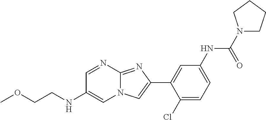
C1=NC2=NC(C3=CC(NC(N4CCCC4)=O)=CC=C3Cl)=CN2C=C1NCCOC
